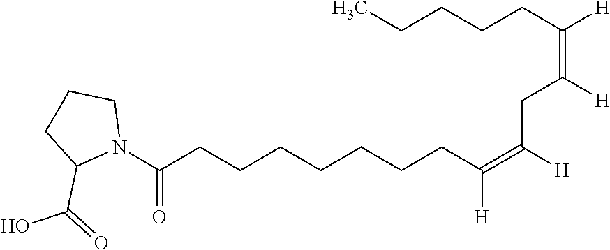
N1(C(CCCCCCCC(=C([H])CC([H])=C([H])CCCCC)[H])=O)CCCC1C(=O)O
